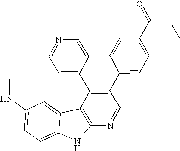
N(C1=CC=C2C(=C1)C1=C(N2)N=CC(C2=CC=C(C(OC)=O)C=C2)=C1C1=CC=NC=C1)C
